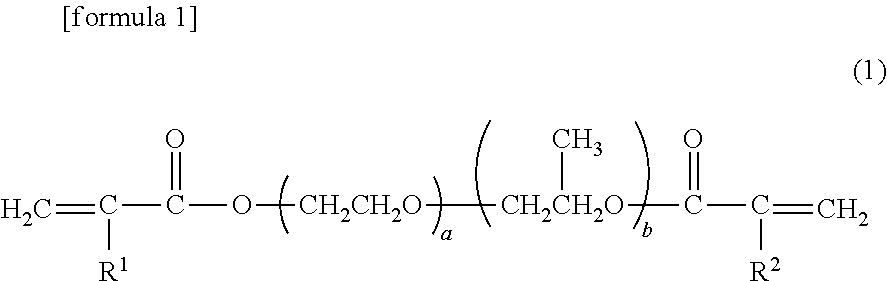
C=C(C(=O)O[CH2CH2O][CH2CH2O](C)C(C(=C)[R2])=O)[R1]
